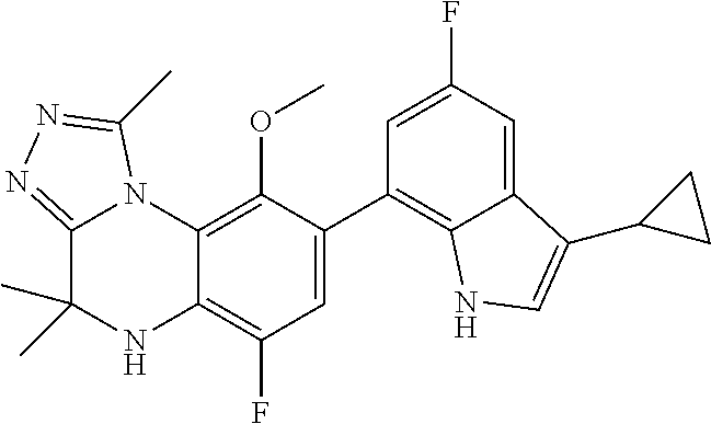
C1(C2=C3C(=CC(F)=C2)C(C2CC2)=CN3)=CC(F)=C2C(=C1OC)N1C(=NN=C1C)C(C)(C)N2
